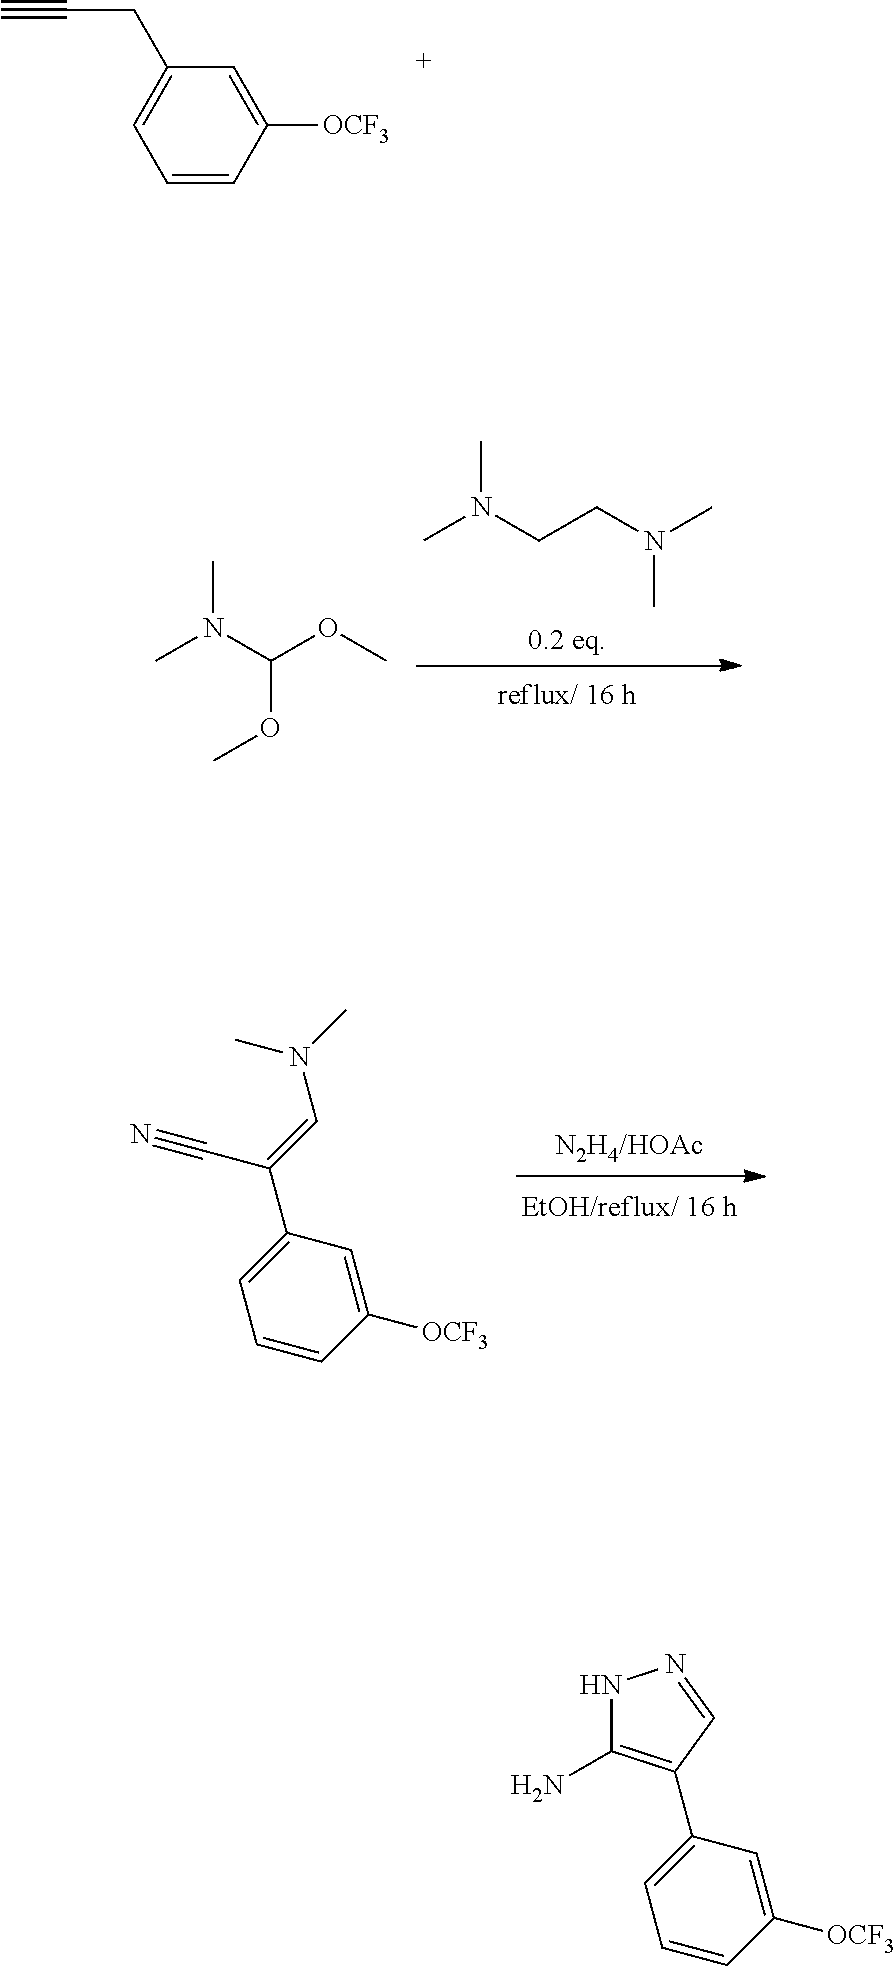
CN(CCN(C)C)C.CN(C(OC)OC)C.C1(C(=CN(C)C)C#N)=CC=CC([OCF3])=C1.C1=CC([OCF3])=CC(CC#C)=C1.NC1=C(C2=CC=CC([OCF3])=C2)C=NN1
